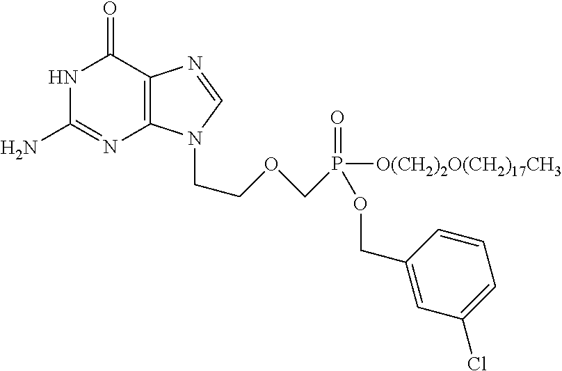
C1(COP(=O)([O(CH2)2O(CH2)17CH3])COCCN2C3=C(N=C2)C(=O)NC(N)=N3)=CC(Cl)=CC=C1
